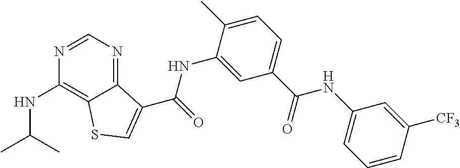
C1=NC(NC(C)C)=C2C(=N1)C(C(NC1=CC(C(NC3=CC=CC([CF3])=C3)=O)=CC=C1C)=O)=CS2
